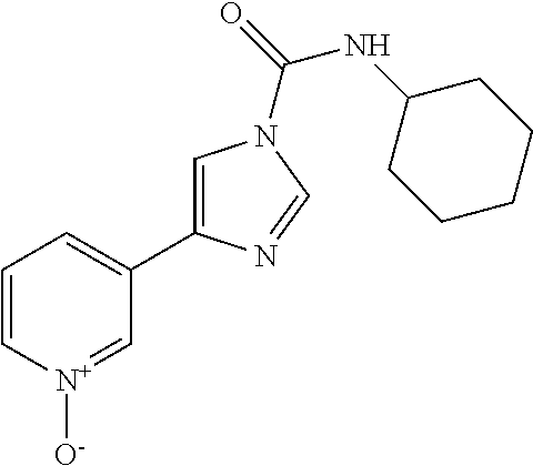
C1=C[N+]([O-])=CC(C2=CN(C(=O)NC3CCCCC3)C=N2)=C1
